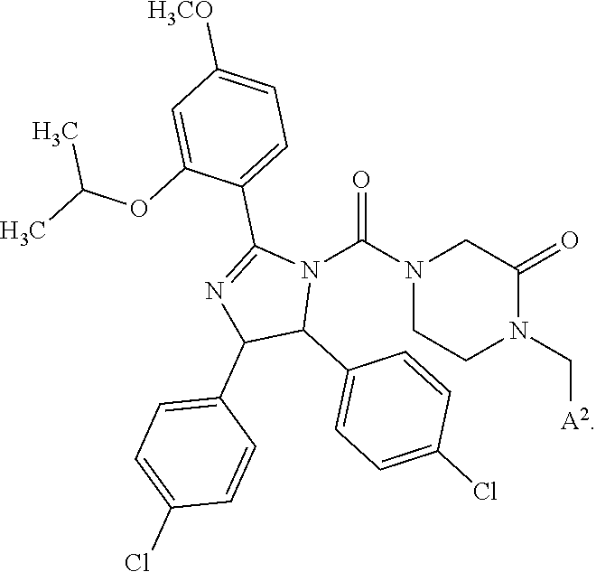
C1CN(C(N2C(C3=CC=C(Cl)C=C3)C(C3=CC=C(Cl)C=C3)N=C2C2=CC=C([H3CO])C=C2OC(C)C)=O)CC(=O)N1C[A2]
